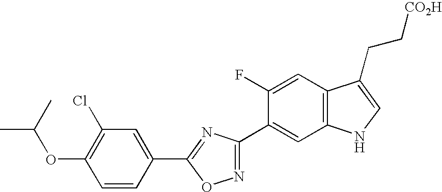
C1(OC(C)C)=C(Cl)C=C(C2=NC(C3=CC4=C(C=C3F)C(CC[CO2H])=CN4)=NO2)C=C1
